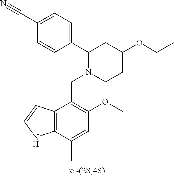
C1(C2=CC=C(C#N)C=C2)N(CC2=C(OC)C=C(C)C3=C2C=CN3)CCC(OCC)C1
